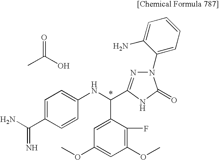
CC(O)=O.C1=C(C(=N)N)C=CC(NC(C2=CC(OC)=CC(OC)=C2F)C2=NN(C3=CC=CC=C3N)C(=O)N2)=C1
